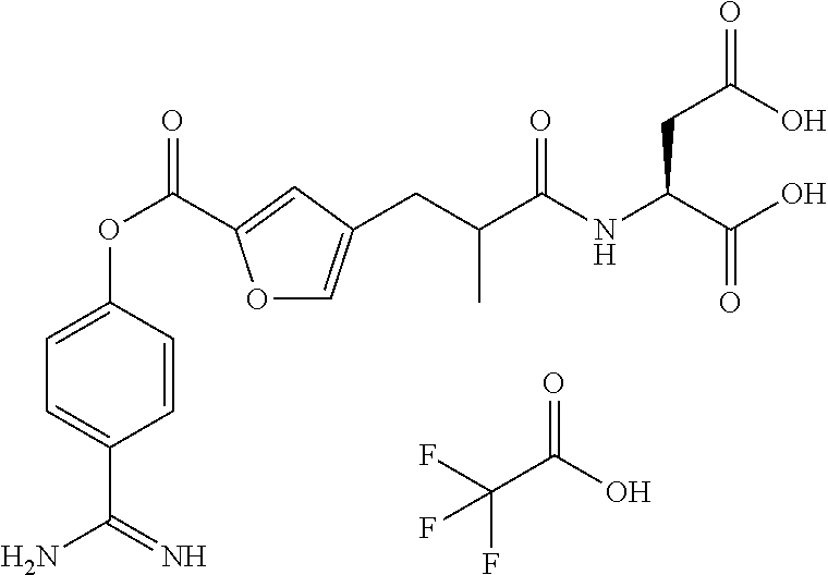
O1C=C(CC(C(NC(C(O)=O)CC(O)=O)=O)C)C=C1C(OC1=CC=C(C(=N)N)C=C1)=O.FC(C(O)=O)(F)F
